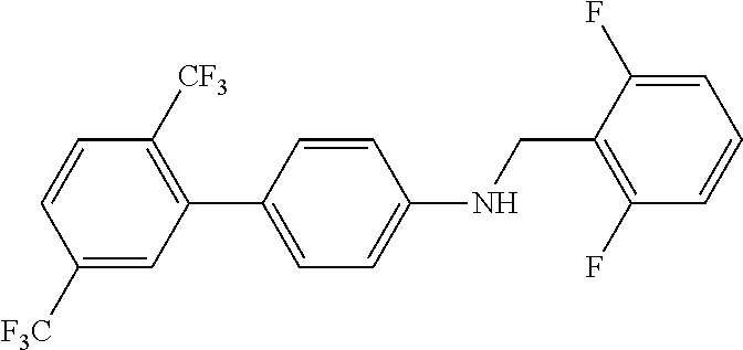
C1([F3C])=CC(C2=CC=C(NCC3=C(F)C=CC=C3F)C=C2)=C([CF3])C=C1
